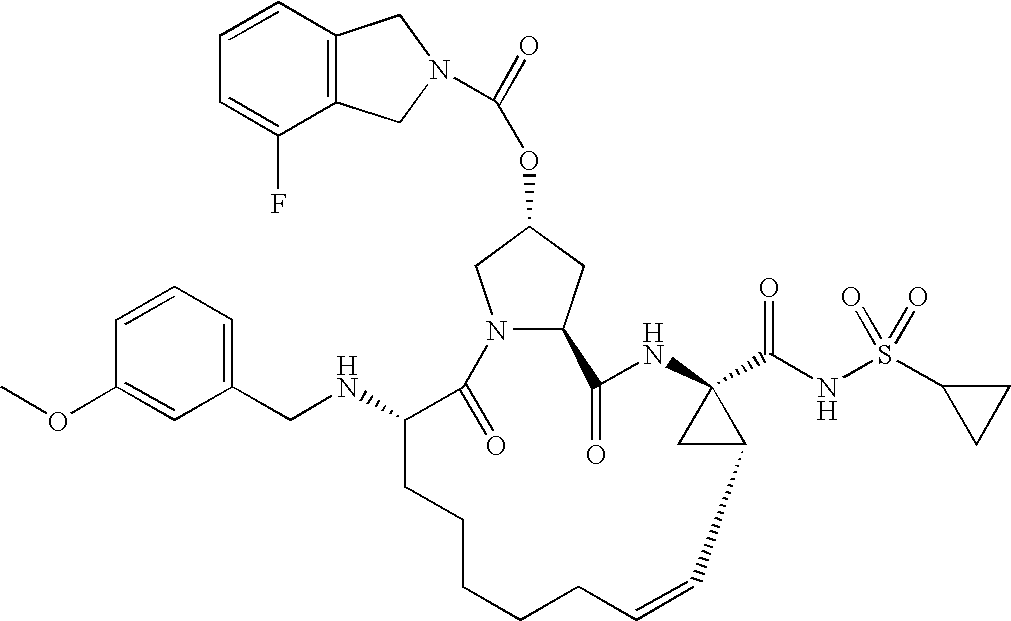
C12=C(C=CC=C1F)CN(C(=O)OC1CN3C(C1)C(=O)NC1(C(NS(C4CC4)(=O)=O)=O)CC1C=CCCCCCC(NCC1=CC=CC(OC)=C1)C3=O)C2
